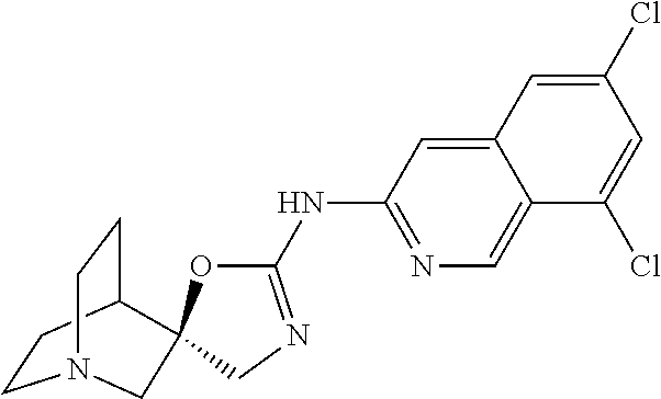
C1CC2CCN1CC21OC(NC2=NC=C3C(=C2)C=C(Cl)C=C3Cl)=NC1
